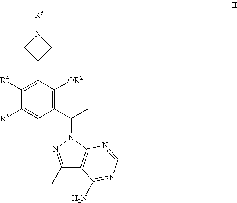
C1(C2=C([R4])C([R5])=CC(C(N3N=C(C)C4=C3N=CN=C4N)C)=C2[OR2])CN([R3])C1
